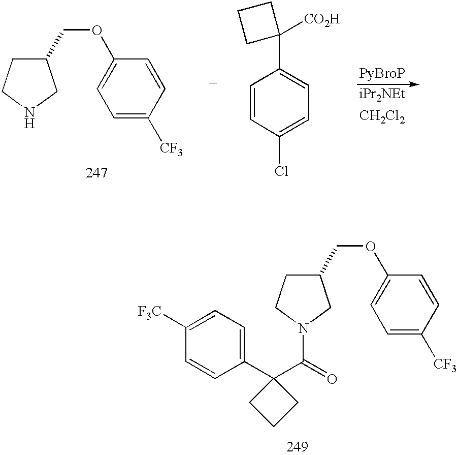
[PyBroP].[CH2Cl2].C1(COC2=CC=C([CF3])C=C2)CCNC1.C1=CC(Cl)=CC=C1C1([CO2H])CCC1.C1(COC2=CC=C([CF3])C=C2)CCN(C(=O)C2(C3=CC=C([F3C])C=C3)CCC2)C1
